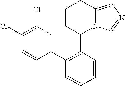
C1CC(C2=C(C3=CC(Cl)=C(Cl)C=C3)C=CC=C2)N2C(=CN=C2)C1
